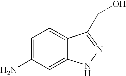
C1=C(N)C=C2C(=C1)C(CO)=NN2
